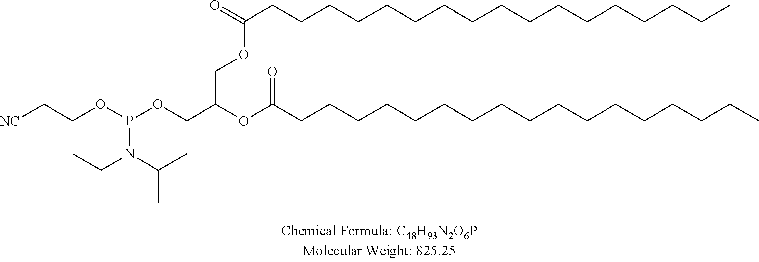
O(CC(OC(CCCCCCCCCCCCCCCCC)=O)COC(CCCCCCCCCCCCCCCCC)=O)P(OCC[NC])N(C(C)C)C(C)C
